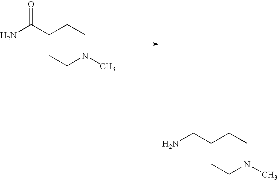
C1(C(N)=O)CCN(C)CC1.C1(CN)CCN(C)CC1
